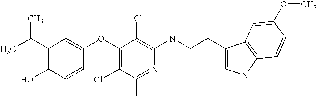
OC1=C(C(C)C)C=C(OC2=C(Cl)C(F)=NC(NCCC3=CNC4=C3C=C(OC)C=C4)=C2Cl)C=C1
